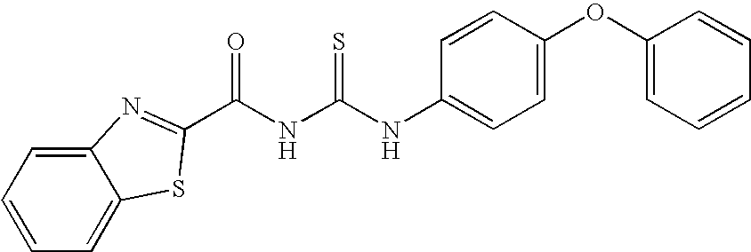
C12=CC=CC=C1SC(C(NC(NC1=CC=C(OC3=CC=CC=C3)C=C1)=S)=O)=N2
